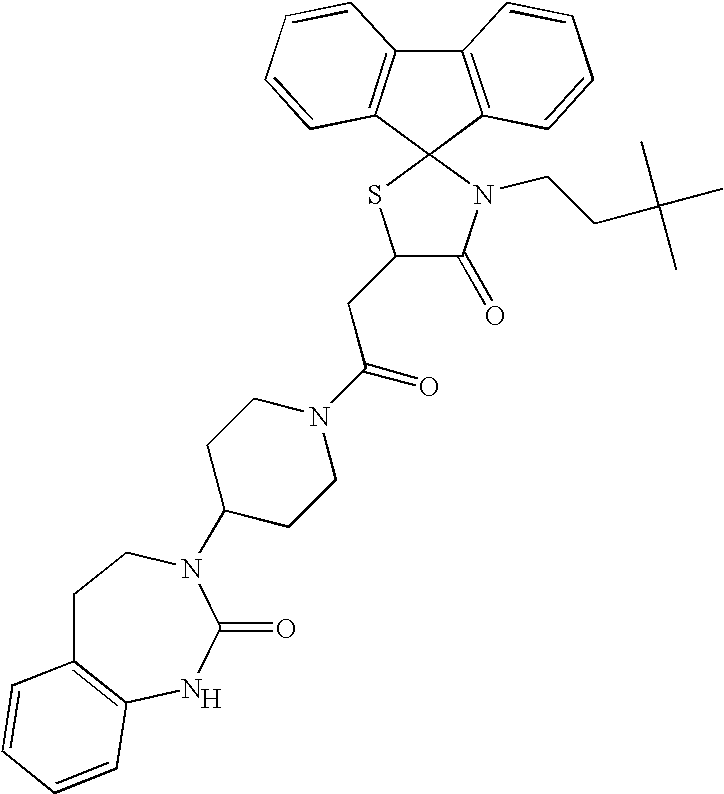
[H].C12=C(C3(C4=C1C=CC=C4)SC(CC(N1CCC(N4C(=O)NC5=C(CC4)C=CC=C5)CC1)=O)C(=O)N3CCC(C)(C)C)C=CC=C2
